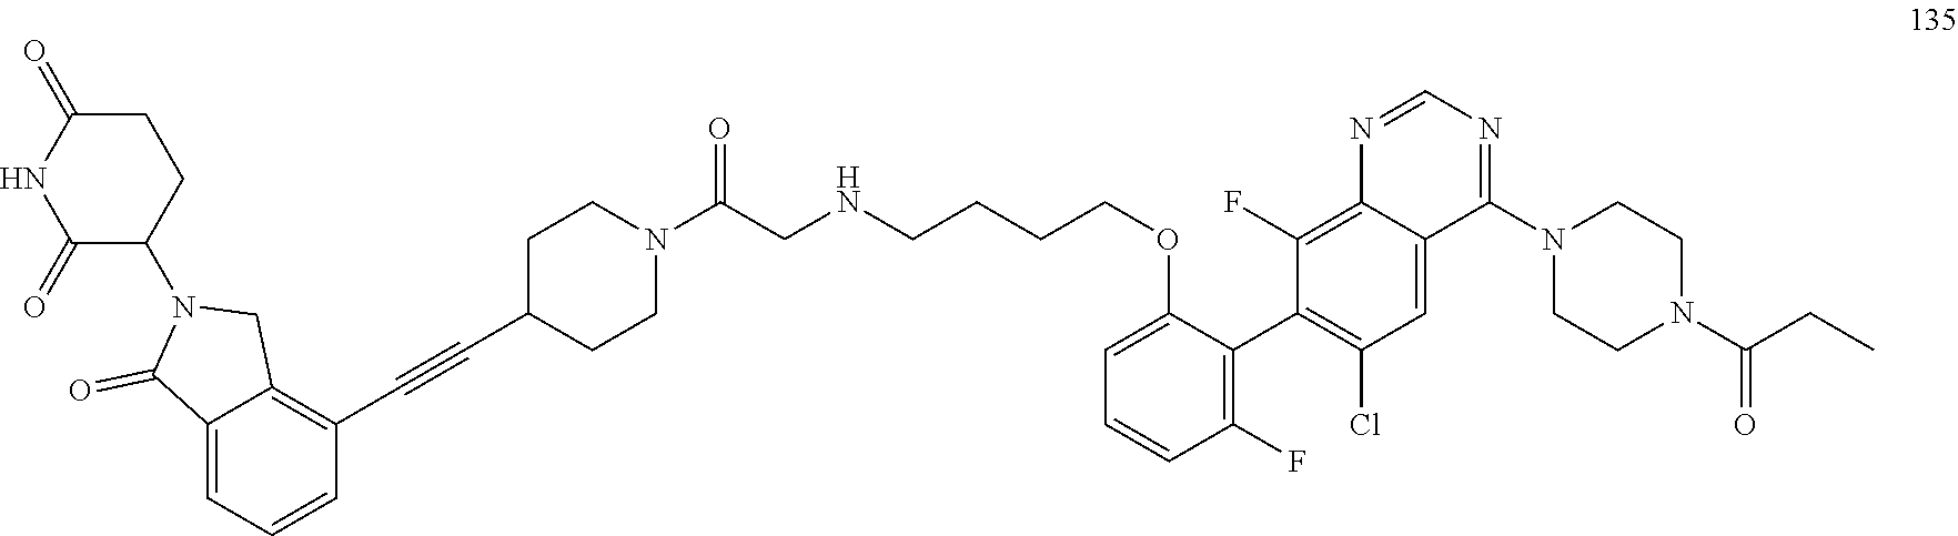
C12=CC=CC(C#CC3CCN(C(CNCCCCOC4=CC=CC(F)=C4C4=C(Cl)C=C5C(=C4F)N=CN=C5N4CCN(C(CC)=O)CC4)=O)CC3)=C1CN(C1CCC(=O)NC1=O)C2=O
